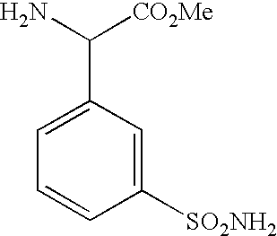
C1=C(C(N)[CO2Me])C=C([SO2NH2])C=C1
